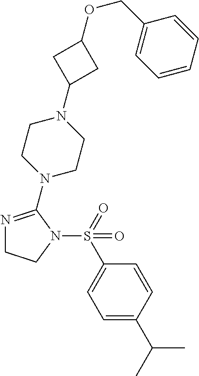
N1=C(N2CCN(C3CC(OCC4=CC=CC=C4)C3)CC2)N(S(=O)(C2=CC=C(C(C)C)C=C2)=O)CC1
